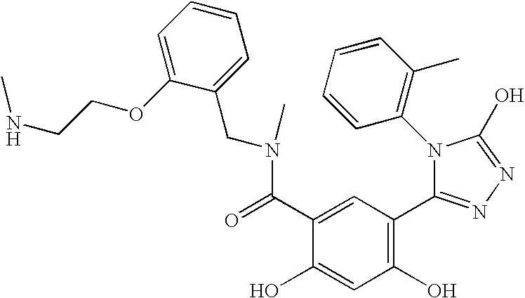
C1(O)=C(C2=NN=C(O)N2C2=C(C)C=CC=C2)C=C(C(=O)N(CC2=CC=CC=C2OCCNC)C)C(O)=C1
